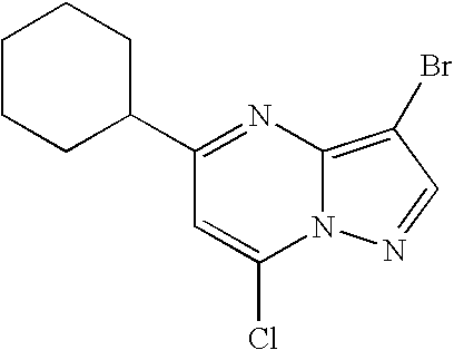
C1CCC(C2=NC3=C(Br)C=NN3C(Cl)=C2)CC1
